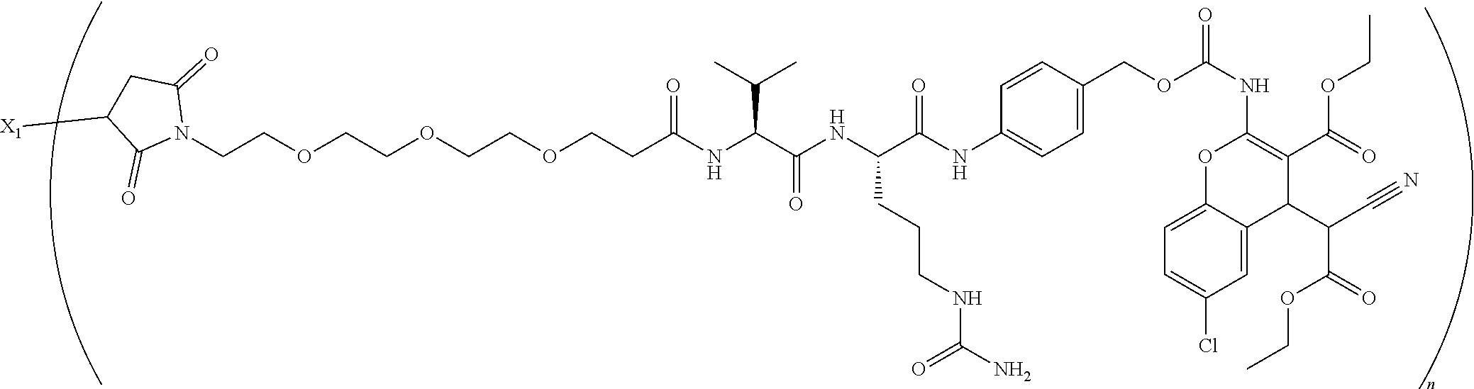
C(COCCOCCOCCC(NC(C(NC(C(NC1=CC=C(COC(NC2=C(C(=O)OCC)C(C(C#N)C(=O)OCC)C3=CC(Cl)=CC=C3O2)=O)C=C1)=O)CCCNC(=O)N)=O)C(C)C)=O)N1C(=O)CC([X1])C1=O
